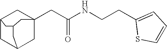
C12CC3CC(CC(NCCC4=CC=CS4)=O)(C1)CC(C3)C2
